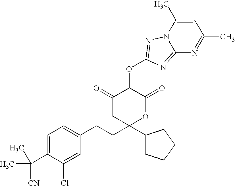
C1=C(C(C)([CN])C)C(Cl)=CC(CCC2(C3CCCC3)OC(=O)C(OC3=NN4C(=N3)N=C(C)C=C4C)C(=O)C2)=C1
